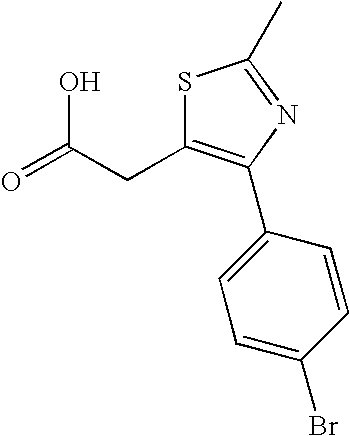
S1C(CC(=O)O)=C(C2=CC=C(Br)C=C2)N=C1C
